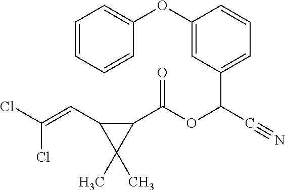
C1=CC=CC(OC2=CC(C(C#N)OC(=O)C3C(C=C(Cl)Cl)C3(C)C)=CC=C2)=C1
